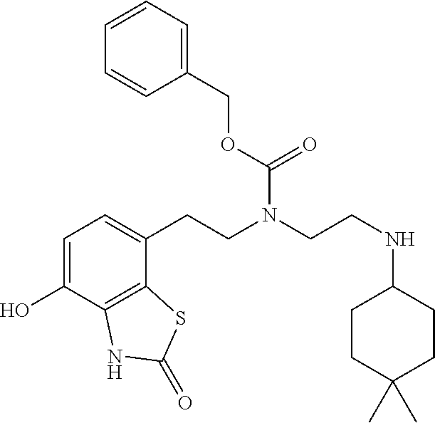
C1=C(O)C2=C(C(CCN(CCNC3CCC(C)(C)CC3)C(=O)OCC3=CC=CC=C3)=C1)SC(=O)N2
